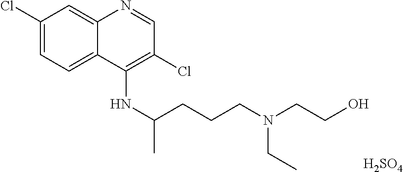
C1(Cl)=CC=C2C(=C1)N=CC(Cl)=C2NC(CCCN(CCO)CC)C.[H2SO4]
